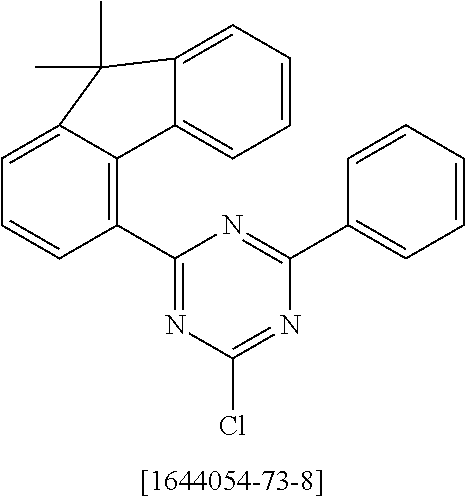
C1(C2=C3C(=CC=C2)C(C)(C)C2=CC=CC=C32)=NC(Cl)=NC(C2=CC=CC=C2)=N1
